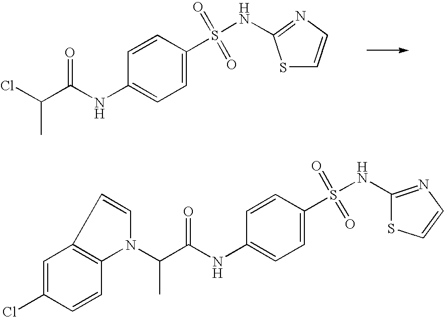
S1C=CN=C1NS(=O)(C1=CC=C(NC(C(Cl)C)=O)C=C1)=O.N1(C(C(NC2=CC=C(S(NC3=NC=CS3)(=O)=O)C=C2)=O)C)C=CC2=C1C=CC(Cl)=C2
